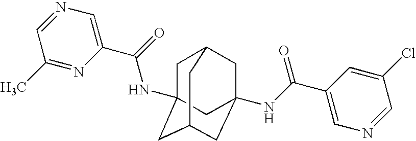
C1C2(NC(C3=CN=CC(C)=N3)=O)CC3CC(NC(C4=CN=CC(Cl)=C4)=O)(CC1C3)C2
